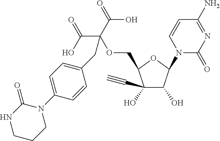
C1(O)(C#C)C(O)C(N2C(=O)N=C(N)C=C2)OC1COC(C(=O)O)(C(=O)O)CC1=CC=C(N2C(=O)NCCC2)C=C1
